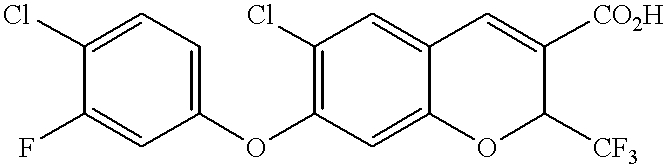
C1(Cl)=CC=C(OC2=C(Cl)C=C3C(=C2)OC([CF3])C([CO2H])=C3)C=C1F
